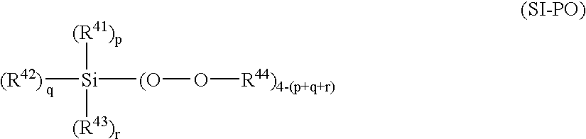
[(R42)][Si]([(O]O[R44)4-(p+q+r)])([(R43)r])[(R41)p]
